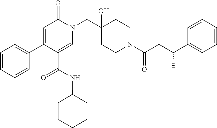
N1(CC2(O)CCN(C(=O)CC(C3=CC=CC=C3)C)CC2)C(=O)C=C(C2=CC=CC=C2)C(C(NC2CCCCC2)=O)=C1
